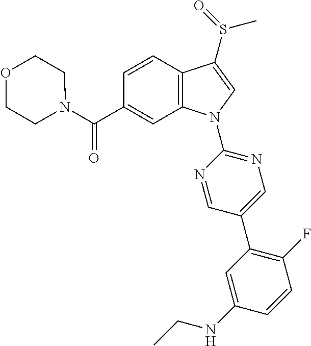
C(C1=CC2=C(C=C1)C(S(C)=O)=CN2C1=NC=C(C2=C(F)C=CC(NCC)=C2)C=N1)(=O)N1CCOCC1
